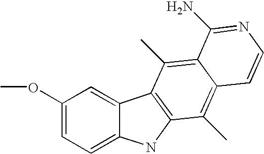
C1(OC)=CC=C2C(=C1)C1=C(N2)C(C)=C2C(=C1C)C(N)=NC=C2
